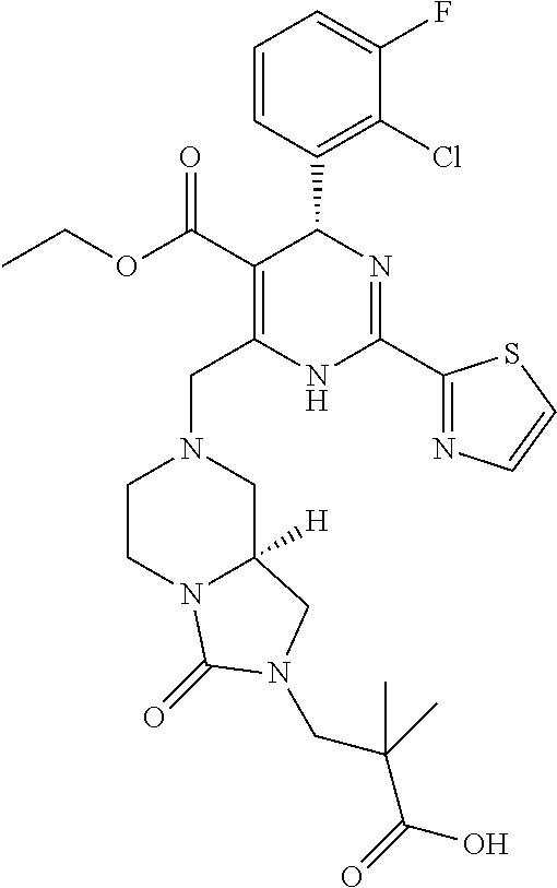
C1=CC(C2C(C(OCC)=O)=C(CN3CCN4C([H])(C3)CN(CC(C(O)=O)(C)C)C4=O)NC(C3=NC=CS3)=N2)=C(Cl)C(F)=C1
